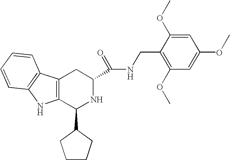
C12=C(C(C3CCCC3)NC(C(NCC3=C(OC)C=C(OC)C=C3OC)=O)C1)NC1=C2C=CC=C1
